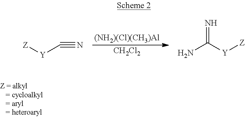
[Z][Y]C#N.[(NH2)(Cl)(CH3)Al].[CH2Cl2].N=C(N)[Y][Z]
